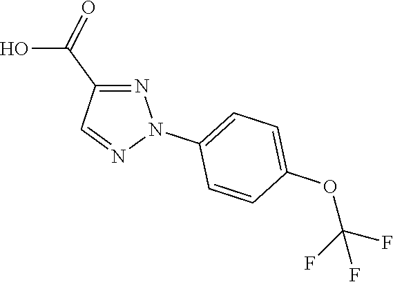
N1=C(C(O)=O)C=NN1C1=CC=C(OC(F)(F)F)C=C1
